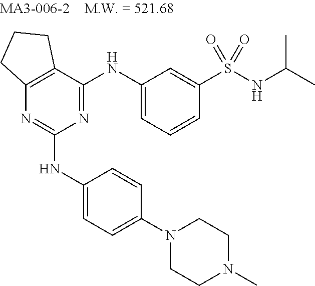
C12=C(C(NC3=CC=CC(S(NC(C)C)(=O)=O)=C3)=NC(NC3=CC=C(N4CCN(C)CC4)C=C3)=N1)CCC2
